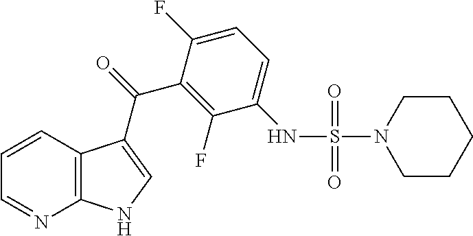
C1=CC2=C(N=C1)NC=C2C(C1=C(F)C(NS(N2CCCCC2)(=O)=O)=CC=C1F)=O
